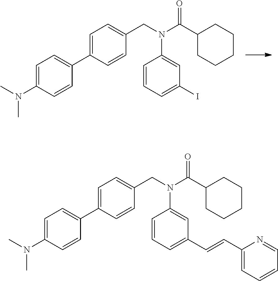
C1=C(N(C)C)C=CC(C2=CC=C(CN(C(C3CCCCC3)=O)C3=CC(I)=CC=C3)C=C2)=C1.C1=C(N(C)C)C=CC(C2=CC=C(CN(C(C3CCCCC3)=O)C3=CC(C=CC4=CC=CC=N4)=CC=C3)C=C2)=C1
